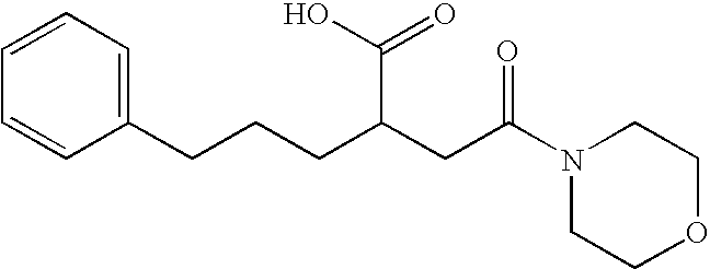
C1=CC(CCCC(C(O)=O)CC(=O)N2CCOCC2)=CC=C1
